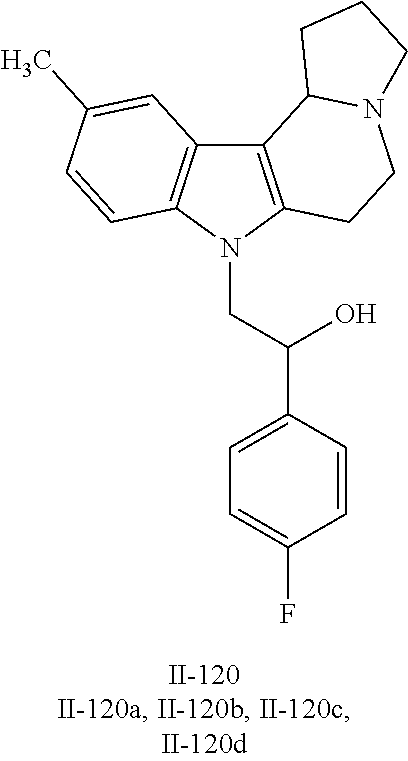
C12=C(N(CC(C3=CC=C(F)C=C3)O)C3=C1C=C(C)C=C3)CCN1C2CCC1
